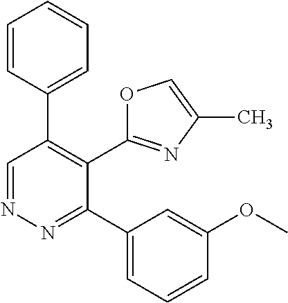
C1=CC(C2=C(C3=NC(C)=CO3)C(C3=CC=CC(OC)=C3)=NN=C2)=CC=C1
